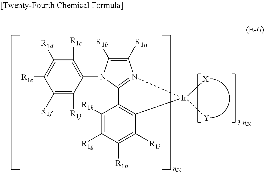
C12=C(C([R1i])=C([R1h])C([R1g])=C1[R1k])[Ir]([Y])([X])N1=C2N(C2=C([R1c])C([R1d])=C([R1e])C([R1f])=C2[R1j])C([R1b])=C1[R1a]
